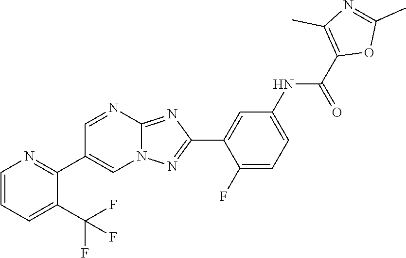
C1(F)=CC=C(NC(C2=C(C)N=C(C)O2)=O)C=C1C1=NN2C(=N1)N=CC(C1=NC=CC=C1C(F)(F)F)=C2
